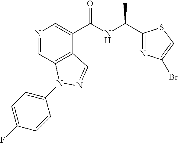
N1=CC2=C(C(C(NC(C3=NC(Br)=CS3)C)=O)=C1)C=NN2C1=CC=C(F)C=C1
